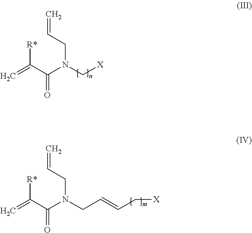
C=C(C(N(C[X])CC=C)=O)[R*].C=C(C(N(CC=CC[X])CC=C)=O)[R*]
